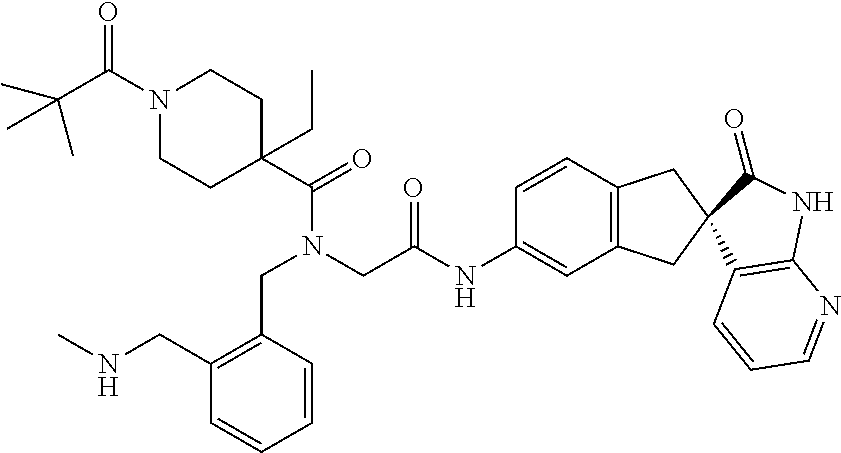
N1(C(C(C)(C)C)=O)CCC(C(=O)N(CC(=O)NC2=CC3=C(C=C2)CC2(C3)C(=O)NC3=C2C=CC=N3)CC2=C(CNC)C=CC=C2)(CC)CC1
